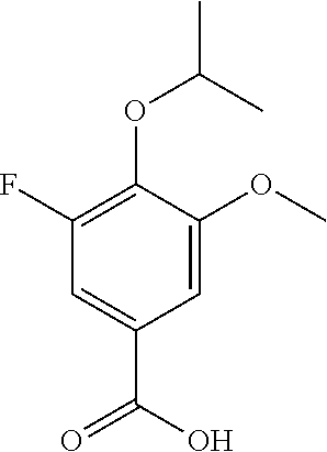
C1=C(C(=O)O)C=C(OC)C(OC(C)C)=C1F
